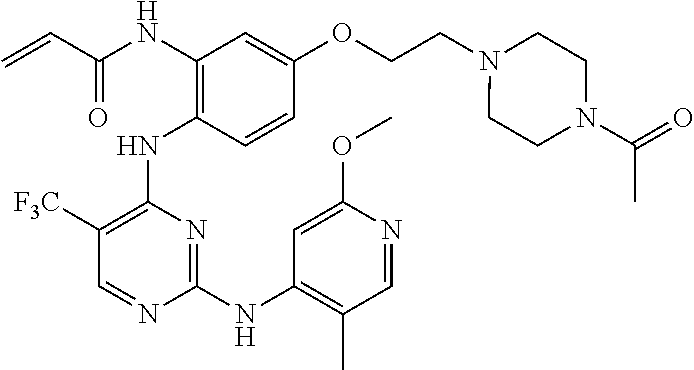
N(C1=C(NC2=C([F3C])C=NC(NC3=C(C)C=NC(OC)=C3)=N2)C=CC(OCCN2CCN(C(C)=O)CC2)=C1)C(C=C)=O
